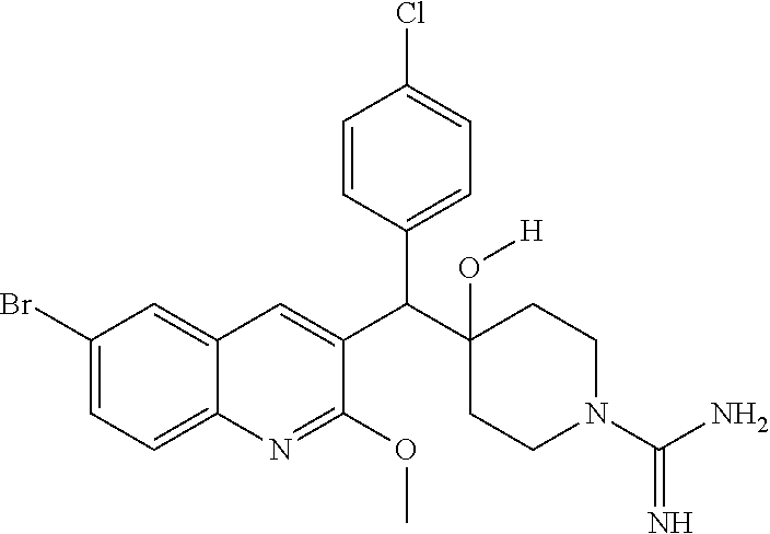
C1=CC(C(C2(O[H])CCN(C(N)=N)CC2)C2=CC3=CC(Br)=CC=C3N=C2OC)=CC=C1Cl
